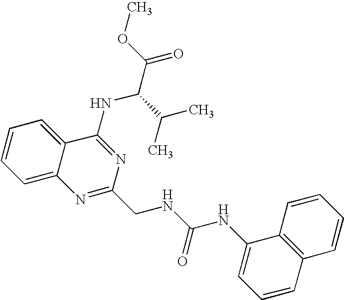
C12=CC=CC=C1C(NC(C(=O)OC)C(C)C)=NC(CNC(NC1=CC=CC3=C1C=CC=C3)=O)=N2
